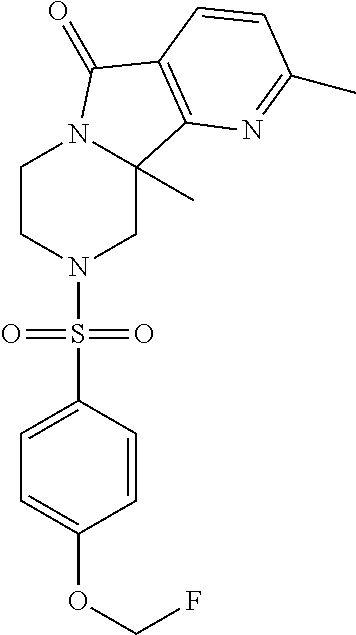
C1CN(S(C2=CC=C(OCF)C=C2)(=O)=O)CC2(C)N1C(=O)C1=C2N=C(C)C=C1
